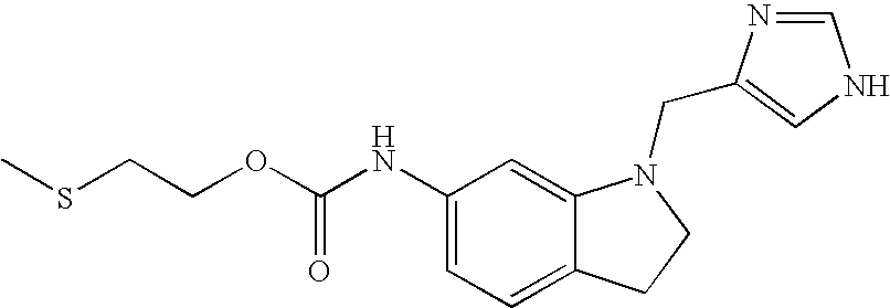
C1(NC(OCCSC)=O)=CC=C2C(=C1)N(CC1=CNC=N1)CC2
